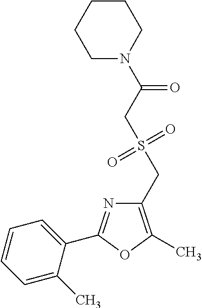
C1(CS(=O)(=O)CC(=O)N2CCCCC2)=C(C)OC(C2=CC=CC=C2C)=N1
